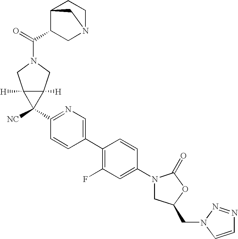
C1(N2CC(CN3N=NC=C3)OC2=O)=CC(F)=C(C2=CN=C(C3([NC])C4([H])C3([H])CN(C(=O)C3C5CCN(C3)C5)C4)C=C2)C=C1
